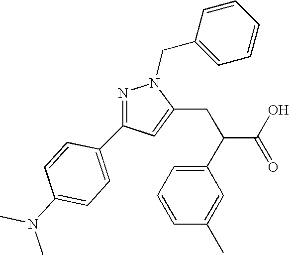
C1=C(CC(C2=CC=CC(C)=C2)C(O)=O)N(CC2=CC=CC=C2)N=C1C1=CC=C(N(C)C)C=C1
